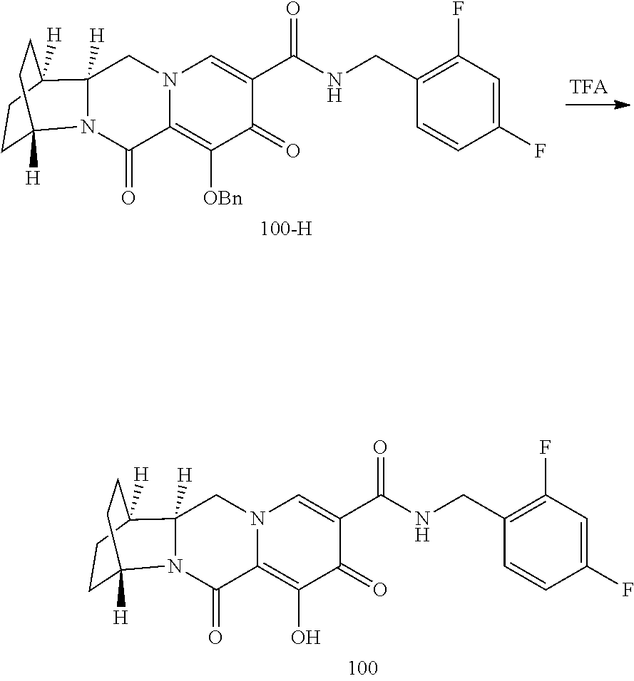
C1(=O)C2=C([OBn])C(=O)C(C(NCC3=C(F)C=C(F)C=C3)=O)=CN2CC2([H])N1C1([H])CCC2([H])CC1.C1(=O)C2=C(O)C(=O)C(C(NCC3=C(F)C=C(F)C=C3)=O)=CN2CC2([H])N1C1([H])CCC2([H])CC1
